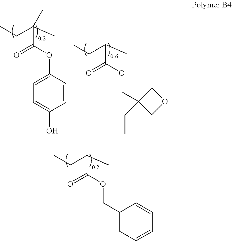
CCC(C)(C)C(OC1=CC=C(O)C=C1)=O.CCC(C)C(OCC1(CC)COC1)=O.CCC(C)C(OCC1=CC=CC=C1)=O
